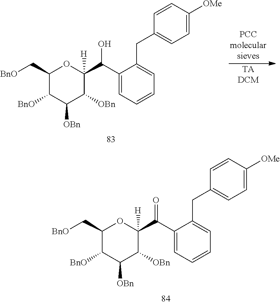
[TADCM].C1(C[BnO])C([BnO])C([OBn])C([OBn])C(C(C2=CC=CC=C2CC2=CC=C([OMe])C=C2)O)([H])O1.C1(C[BnO])C([BnO])C([OBn])C([OBn])C(C(C2=CC=CC=C2CC2=CC=C([OMe])C=C2)=O)([H])O1
